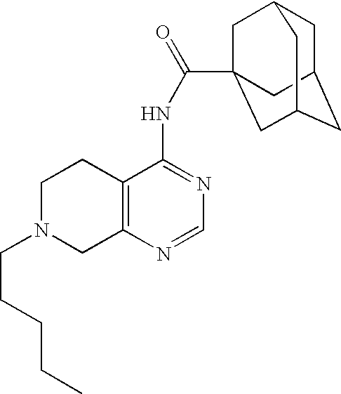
C1N(CCCCC)CC2=C(C1)C(NC(=O)C13CC4CC(CC(C1)C4)C3)=NC=N2
